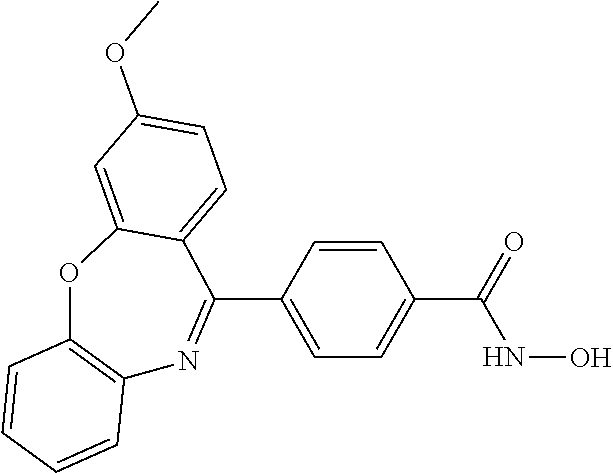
C12=C(OC3=CC(OC)=CC=C3C(C3=CC=C(C(NO)=O)C=C3)=N1)C=CC=C2
